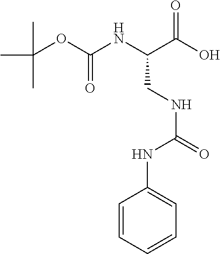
C(OC(NC(C(O)=O)CNC(=O)NC1=CC=CC=C1)=O)(C)(C)C
